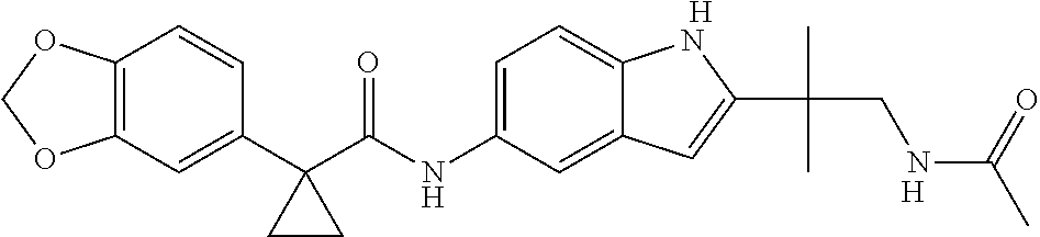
C12=C(C=C(C3(C(NC4=CC=C5C(=C4)C=C(C(C)(CNC(C)=O)C)N5)=O)CC3)C=C1)OCO2.[H].[H]
